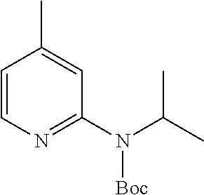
C1=CN=C(N(C(C)C)[Boc])C=C1C
